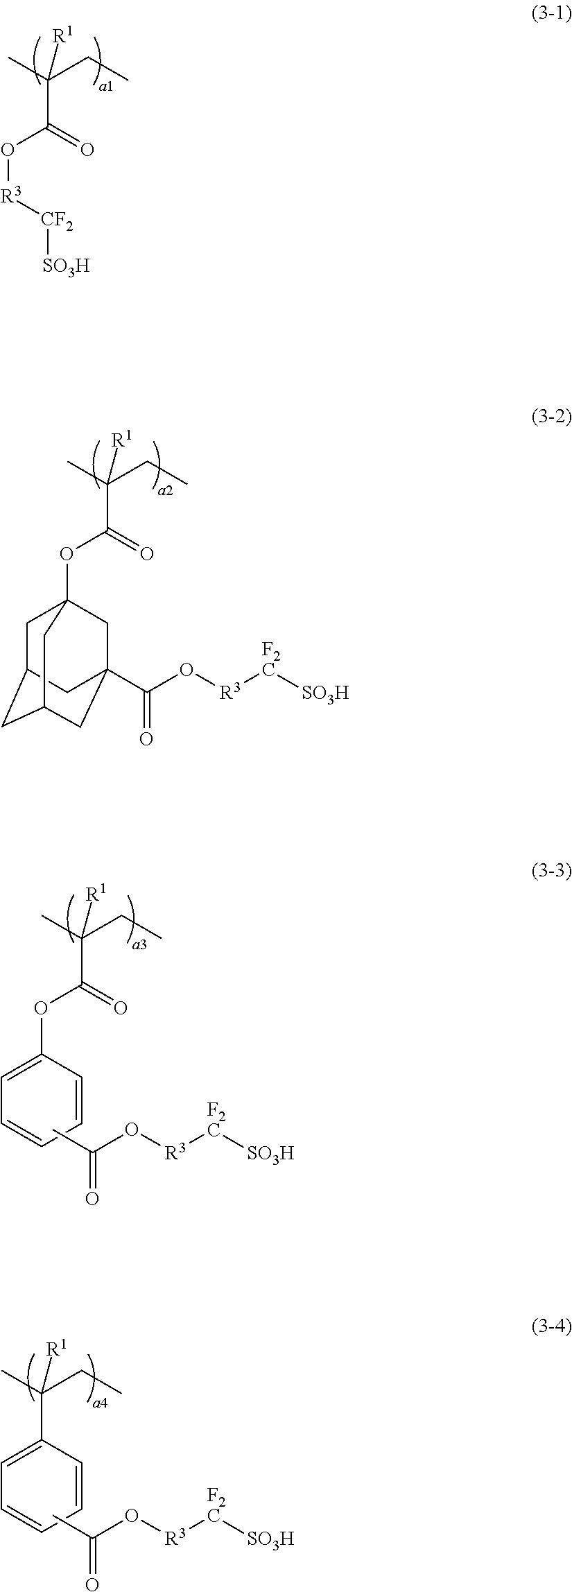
C(CC)(C)(C(=O)OC12CC3CC(CC(C(O[R3][F2C][SO3H])=O)(C1)C3)C2)[R1].C(CC)(C)(C(=O)O[R3][CF2][SO3H])[R1].C(CC)(C)(C(=O)OC1=CC=CC=C1)[R1].CC(O[R3][F2C][SO3H])=O.CC(O[R3][F2C][SO3H])=O.C(C)C(C)([R1])C1=CC=CC=C1
